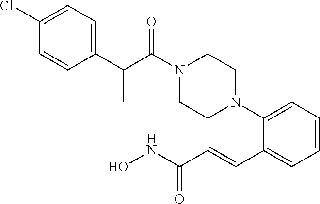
C(C(N1CCN(C2=CC=CC=C2C=CC(NO)=O)CC1)=O)(C1=CC=C(Cl)C=C1)C
